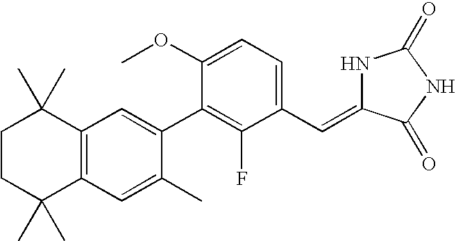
C1CC(C)(C)C2=C(C1(C)C)C=C(C1=C(F)C(C=C3NC(=O)NC3=O)=CC=C1OC)C(C)=C2
